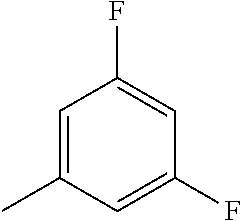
C1=C(C)C=C(F)C=C1F
